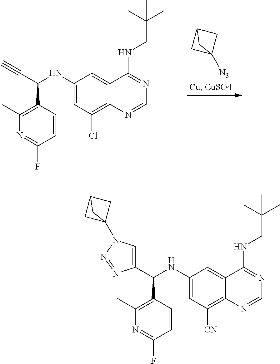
C1(NC(C#C)C2=C(C)N=C(F)C=C2)=CC(Cl)=C2C(=C1)C(NCC(C)(C)C)=NC=N2.C1C2CC1([N3])C2.C1(NC(C2=CN(C34CC(C3)C4)N=N2)C2=C(C)N=C(F)C=C2)=CC([CN])=C2C(=C1)C(NCC(C)(C)C)=NC=N2
